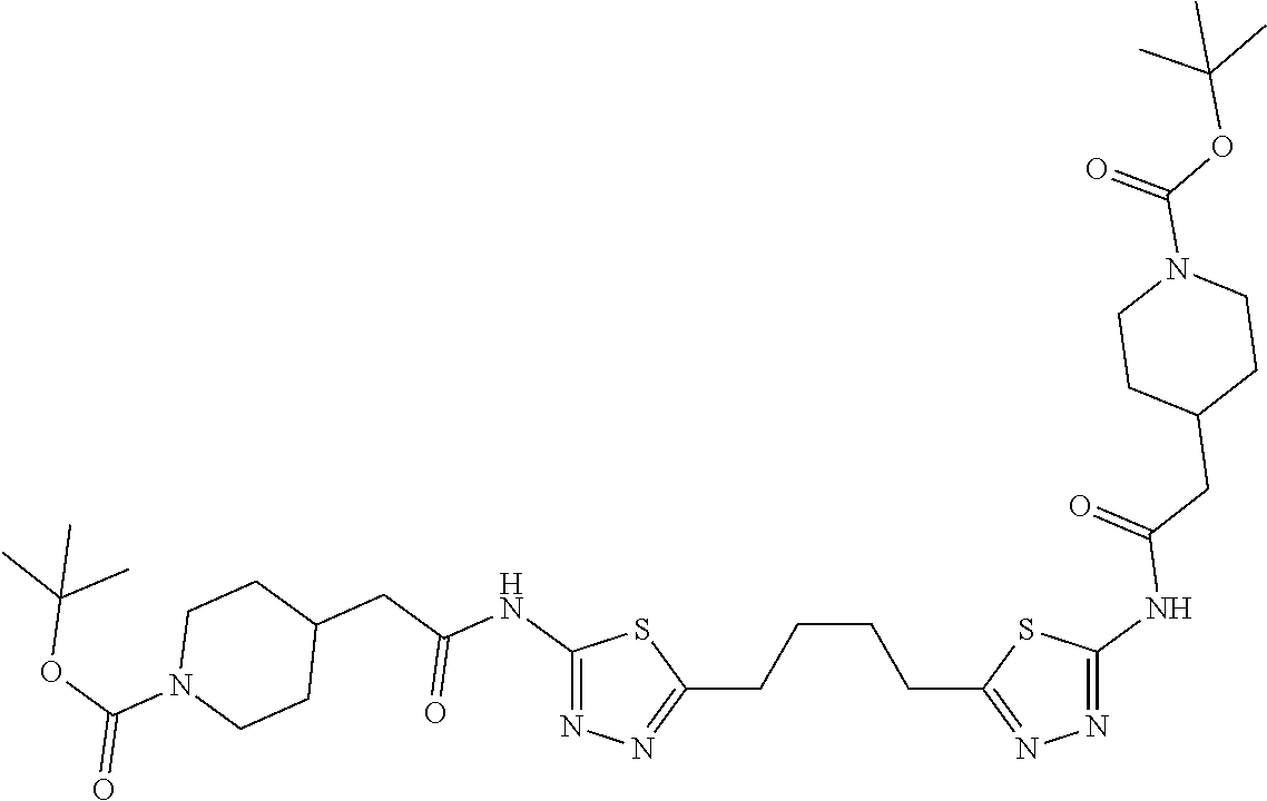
C(CCC1=NN=C(NC(CC2CCN(C(OC(C)(C)C)=O)CC2)=O)S1)CC1=NN=C(NC(CC2CCN(C(OC(C)(C)C)=O)CC2)=O)S1
